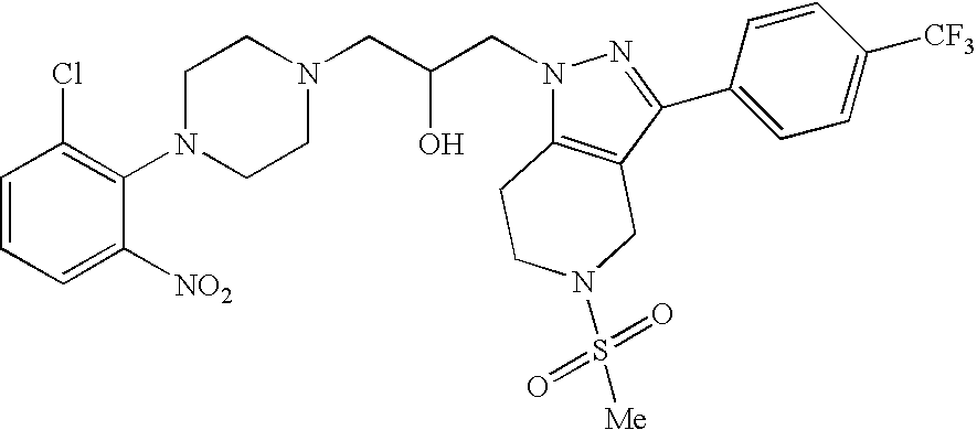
C1=CC=C([NO2])C(N2CCN(CC(CN3C4=C(C(C5=CC=C([CF3])C=C5)=N3)CN(S([Me])(=O)=O)CC4)O)CC2)=C1Cl
